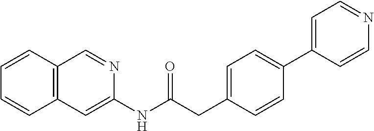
C12=C(C=CC=C1)C=NC(NC(CC1=CC=C(C3=CC=NC=C3)C=C1)=O)=C2
